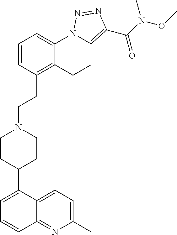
C1=CC(CCN2CCC(C3=CC=CC4=NC(C)=CC=C34)CC2)=C2C(=C1)N1C(=C(C(N(OC)C)=O)N=N1)CC2
